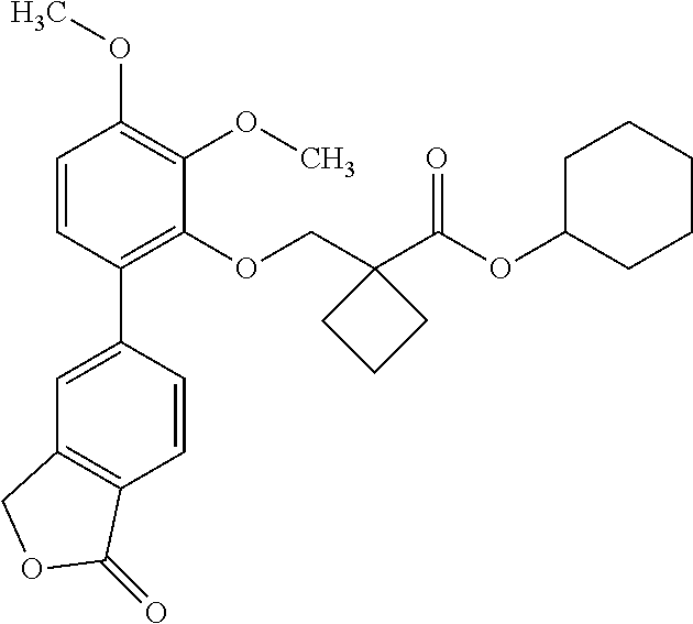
C1=CC(C2=CC3=C(C=C2)C(=O)OC3)=C(OCC2(C(OC3CCCCC3)=O)CCC2)C(OC)=C1OC
